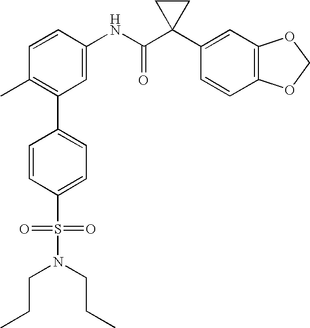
C1=CC(NC(C2(C3=CC4=C(C=C3)OCO4)CC2)=O)=CC(C2=CC=C(S(=O)(=O)N(CCC)CCC)C=C2)=C1C
